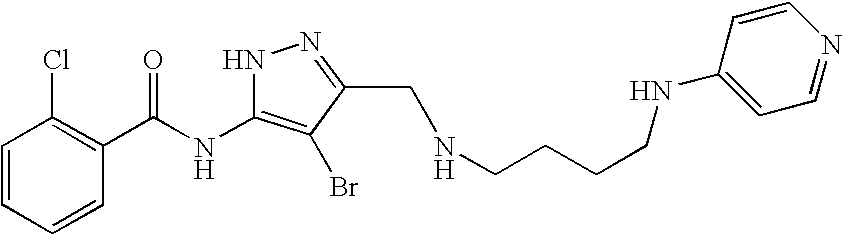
C1=CC=CC(C(NC2=C(Br)C(CNCCCCNC3=CC=NC=C3)=NN2)=O)=C1Cl
